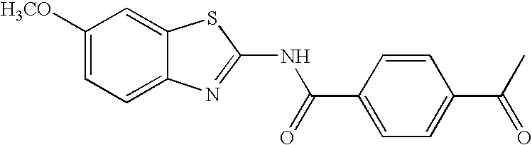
C1([H3CO])=CC=C2C(=C1)SC(NC(C1=CC=C(C(C)=O)C=C1)=O)=N2
